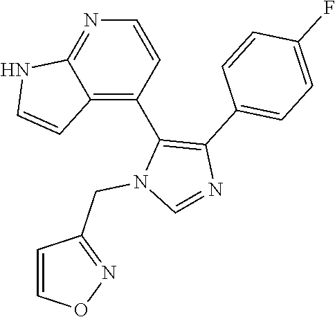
C12=C(C3=C(C4=CC=C(F)C=C4)N=CN3CC3=NOC=C3)C=CN=C1NC=C2
